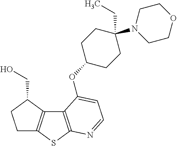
C1C2=C(C(CO)C1)C1=C(S2)N=CC=C1OC1CCC(N2CCOCC2)(CC)CC1
